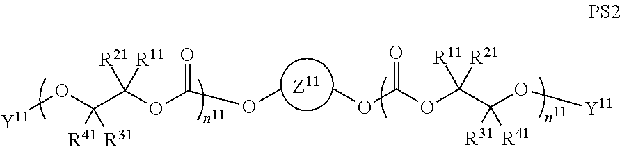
[Z11].[Y11]OC(C(OC(OC)=O)([R21])[R11])([R41])[R31].COC(OC(C(O[Y11])([R31])[R41])([R11])[R21])=O
